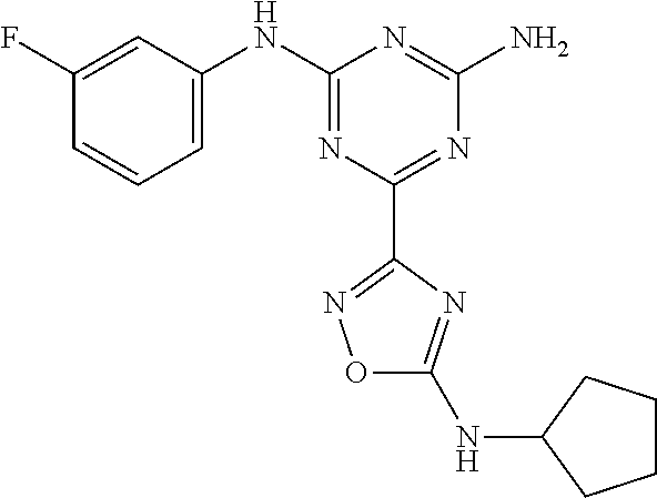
C1(F)=CC(NC2=NC(C3=NOC(NC4CCCC4)=N3)=NC(N)=N2)=CC=C1
